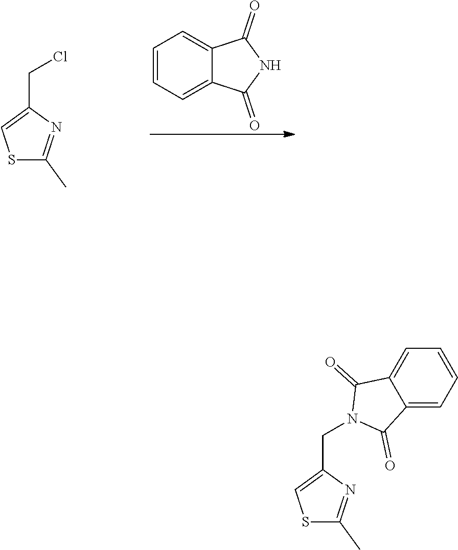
S1C(C)=NC(CCl)=C1.C1=CC=C2C(=C1)C(=O)NC2=O.S1C(C)=NC(CN2C(=O)C3=CC=CC=C3C2=O)=C1
